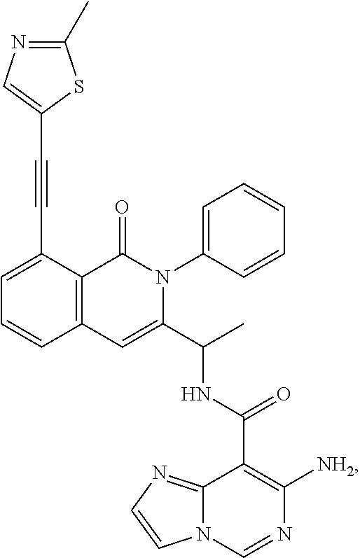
C1=C(C#CC2=CN=C(C)S2)C2=C(C=C1)C=C(C(C)NC(C1=C([NH2])N=CN3C1=NC=C3)=O)N(C1=CC=CC=C1)C2=O
